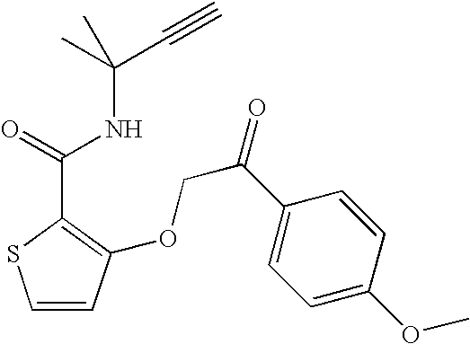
C1=CC(OCC(C2=CC=C(OC)C=C2)=O)=C(C(=O)NC(C#C)(C)C)S1
